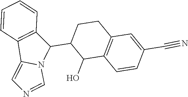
C1(C2C(O)C3=C(CC2)C=C(C#N)C=C3)C2=C(C3=CN=CN13)C=CC=C2
